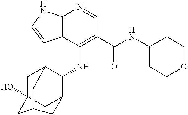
C12=C(C(NC3C4CC5(O)CC3CC(C5)C4)=C(C(NC3CCOCC3)=O)C=N1)C=CN2
